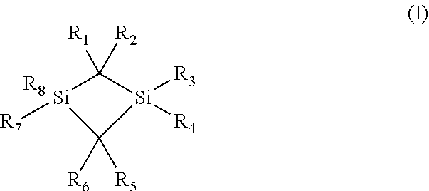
[Si]1([R7])C([R1])([R2])[Si]([R3])([R4])C1([R5])[R6].[R8]
